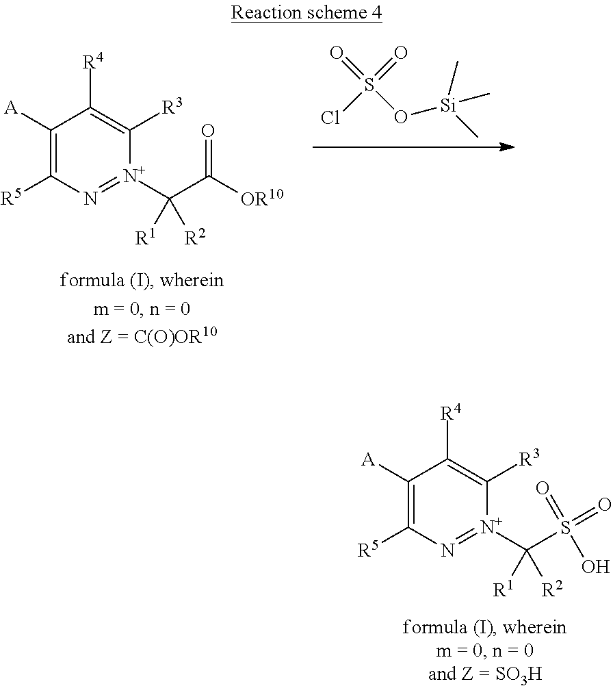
O=S(O[Si](C)(C)C)(=O)Cl.C1([A])=C([R5])N=[N+](C(C([OR10])=O)([R2])[R1])C([R3])=C1[R4].C1([A])=C([R5])N=[N+](C(S(O)(=O)=O)([R2])[R1])C([R3])=C1[R4]
